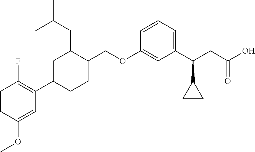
C1C(CC(C)C)C(COC2=CC(C(CC(O)=O)C3CC3)=CC=C2)CCC1C1=C(F)C=CC(OC)=C1
